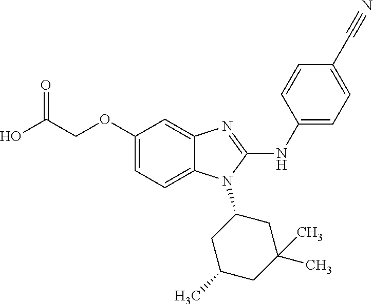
C(COC1=CC=C2C(=C1)N=C(NC1=CC=C(C#N)C=C1)N2C1CC(C)CC(C)(C)C1)(O)=O
